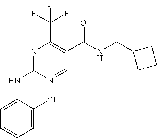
C1=C(Cl)C(NC2=NC(C(F)(F)F)=C(C(=O)NCC3CCC3)C=N2)=CC=C1
